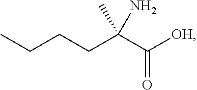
CCCCC(C([OH])=O)(C)N
